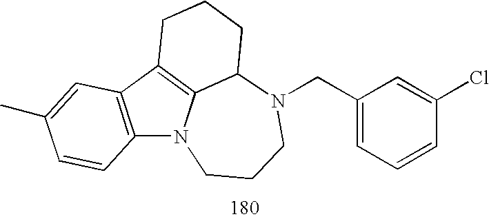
C12=C(C3=C4N1CCCN(CC1=CC=CC(Cl)=C1)C4CCC3)C=C(C)C=C2
